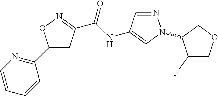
C1=NN(C2COCC2F)C=C1NC(=O)C1=NOC(C2=NC=CC=C2)=C1
